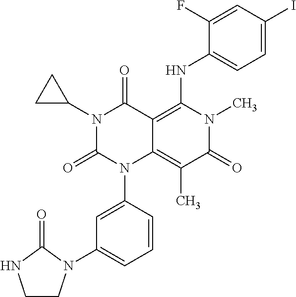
C1=CC(N2C3=C(C)C(=O)N(C)C(NC4=CC=C(I)C=C4F)=C3C(=O)N(C3CC3)C2=O)=CC(N2CCNC2=O)=C1
